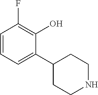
C1=CC=C(C2CCNCC2)C(O)=C1F
